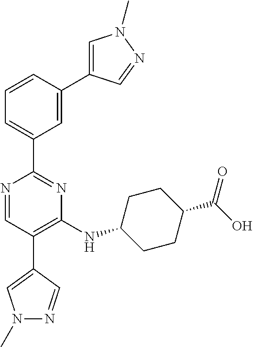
N1=CC(C2=CN(C)N=C2)=C(NC2CCC(C(O)=O)CC2)N=C1C1=CC=CC(C2=CN(C)N=C2)=C1
